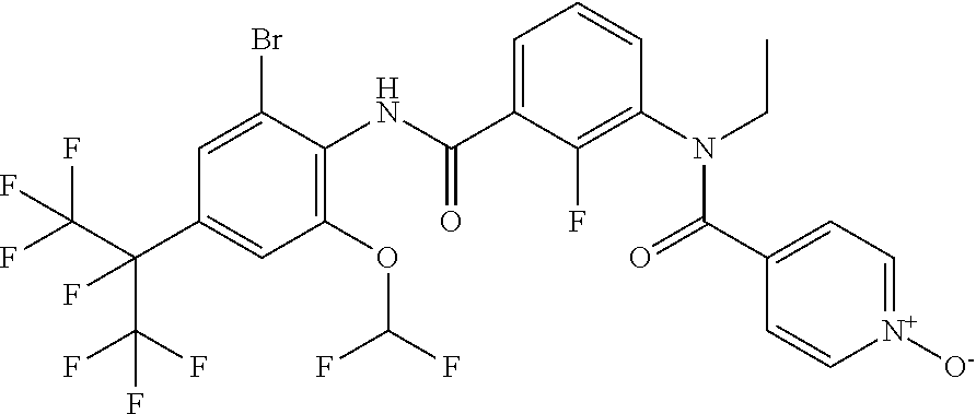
C1(OC(F)F)=C(NC(C2=CC=CC(N(CC)C(C3=CC=[N+]([O-])C=C3)=O)=C2F)=O)C(Br)=CC(C(C(F)(F)F)(C(F)(F)F)F)=C1
